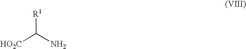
[HO2C]C(N)[R1]
